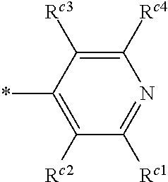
C1([Rc4])=C([Rc3])C(*)=C([Rc2])C([Rc1])=N1
